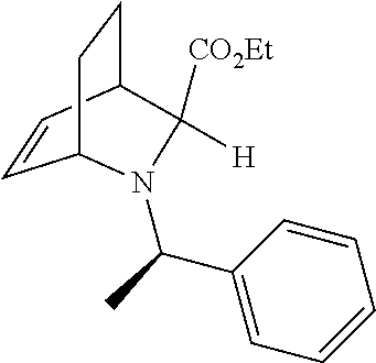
[CO2Et]C1([H])C2CCC(C=C2)N1C(C1=CC=CC=C1)C
